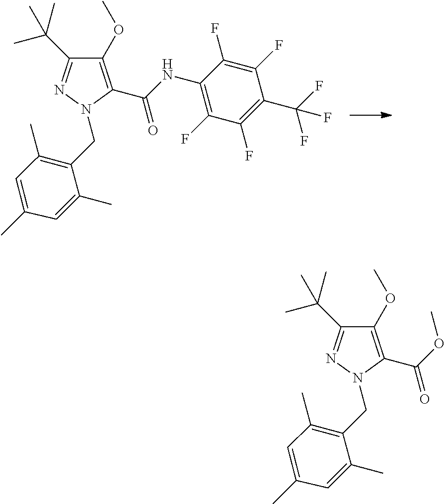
FC1=C(NC(=O)C2=C(OC)C(C(C)(C)C)=NN2CC2=C(C)C=C(C)C=C2C)C(F)=C(F)C(C(F)(F)F)=C1F.COC(=O)C1=C(OC)C(C(C)(C)C)=NN1CC1=C(C)C=C(C)C=C1C
